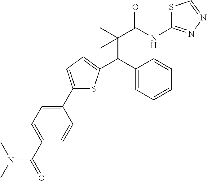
C1(C2=CC=C(C(C3=CC=CC=C3)C(C)(C(NC3=NN=CS3)=O)C)S2)=CC=C(C(=O)N(C)C)C=C1
